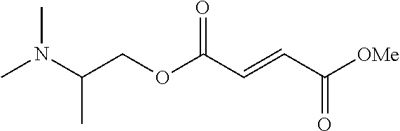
N(C(COC(C=CC([OMe])=O)=O)C)(C)C
